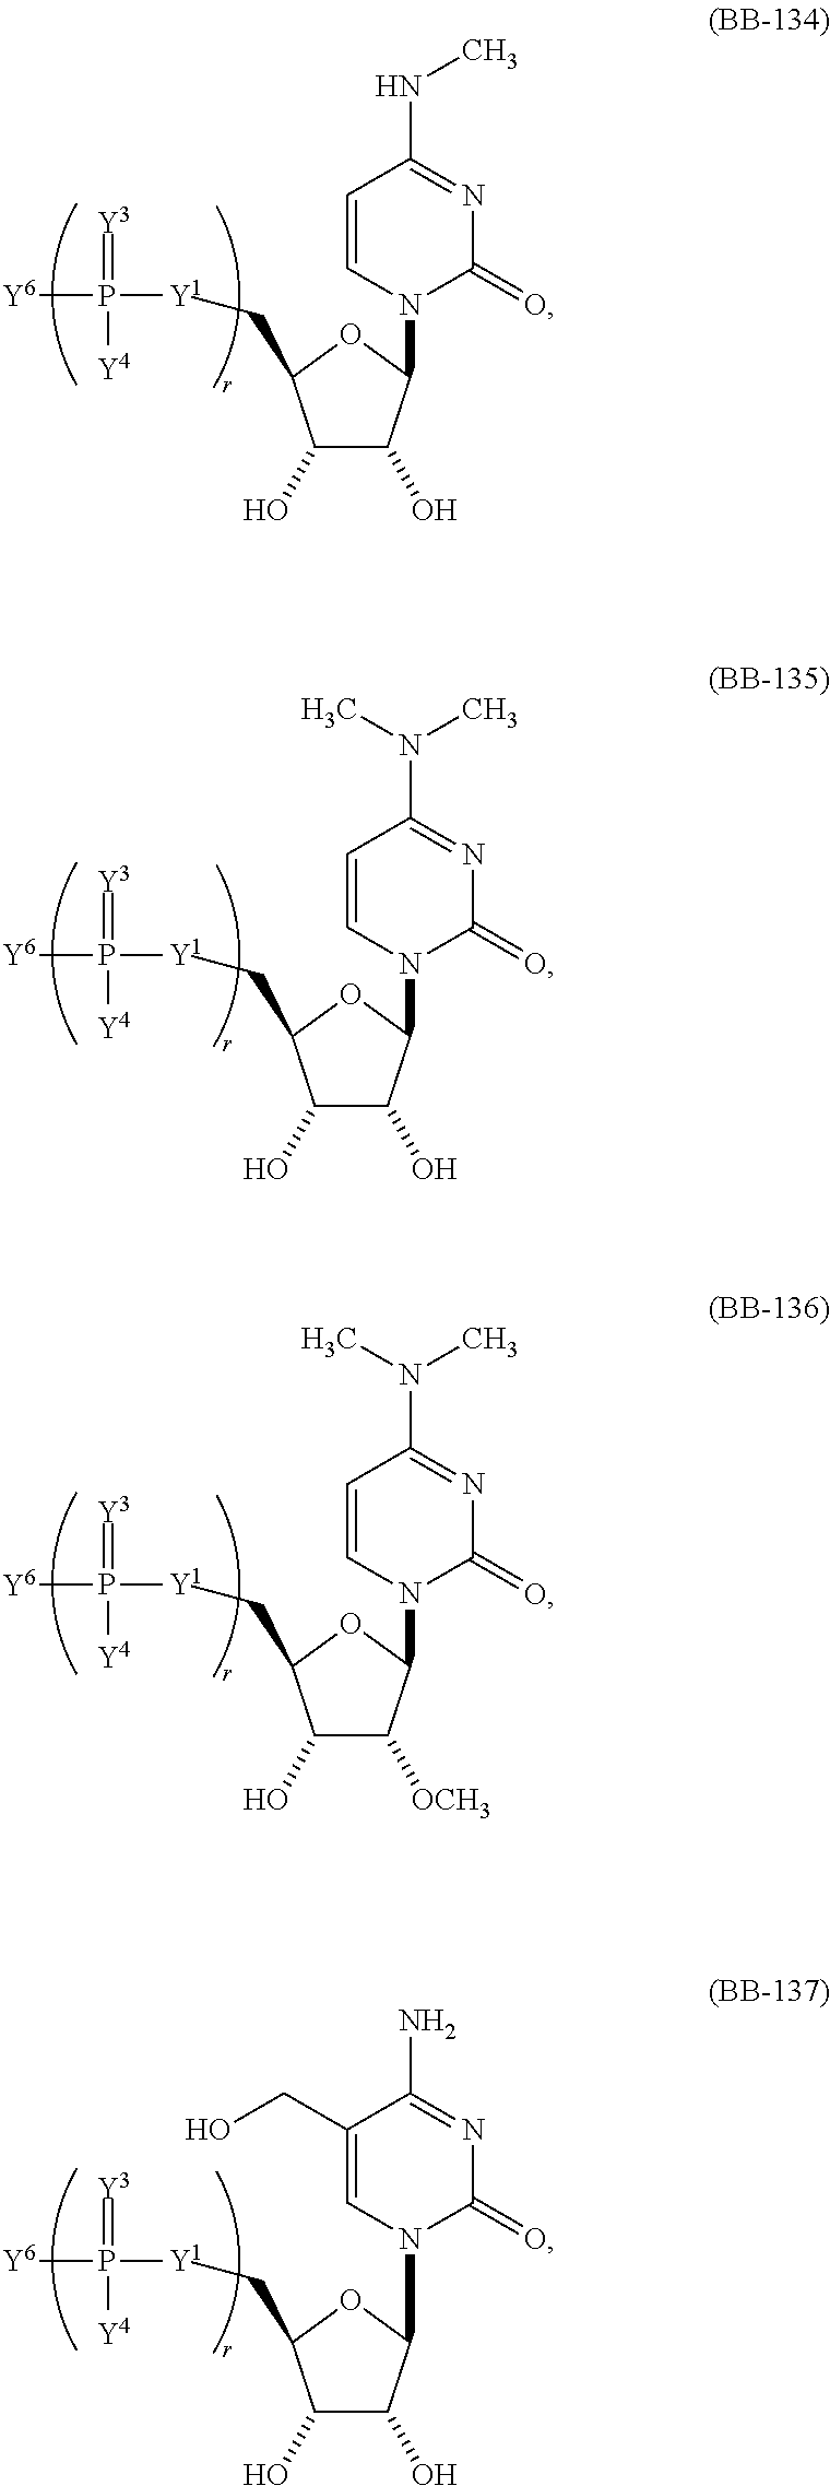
C1(O)C(O)C(N2C(=O)N=C(NC)C=C2)OC1C[Y1]P(=[Y3])([Y4])[Y6].C1(O)C(O)C(N2C(=O)N=C(N(C)C)C=C2)OC1C[Y1]P(=[Y3])([Y4])[Y6].C1(O)C([OCH3])C(N2C(=O)N=C(N(C)C)C=C2)OC1C[Y1]P(=[Y3])([Y4])[Y6].C1(O)C(O)C(N2C(=O)N=C(N)C(CO)=C2)OC1C[Y1]P(=[Y3])([Y4])[Y6]
